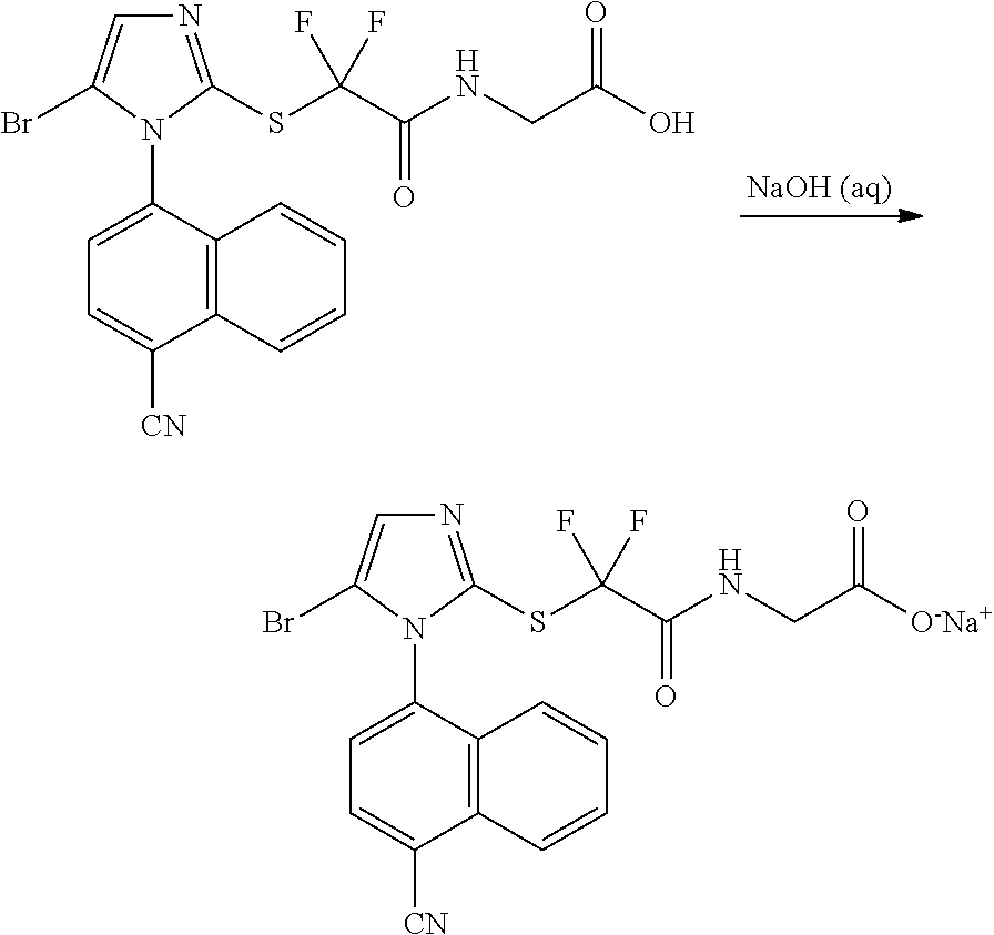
C1=C(N2C(SC(C(NCC([O-Na+])=O)=O)(F)F)=NC=C2Br)C2=C(C([CN])=C1)C=CC=C2.C1=C(N2C(SC(C(NCC(O)=O)=O)(F)F)=NC=C2Br)C2=C(C([CN])=C1)C=CC=C2
